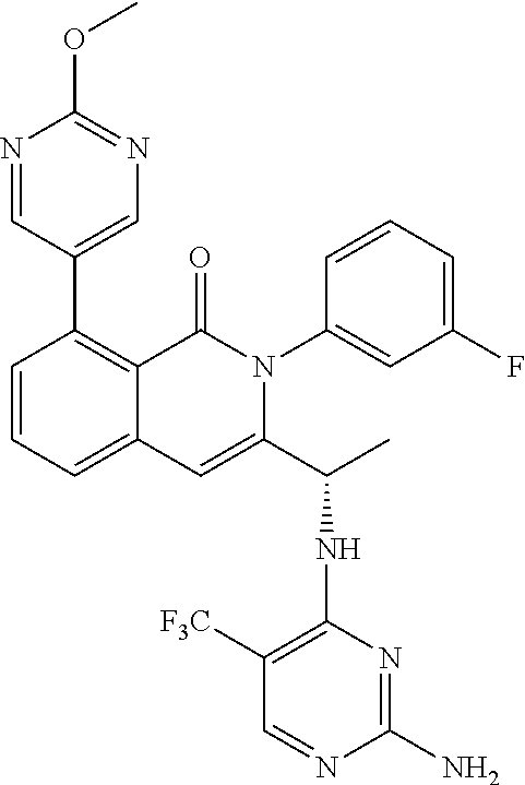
C1(C2=CN=C(OC)N=C2)=C2C(=CC=C1)C=C(C(C)NC1=C([F3C])C=NC(N)=N1)N(C1=CC(F)=CC=C1)C2=O
